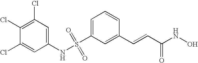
S(C1=CC=CC(C=CC(NO)=O)=C1)(NC1=CC(Cl)=C(Cl)C(Cl)=C1)(=O)=O
